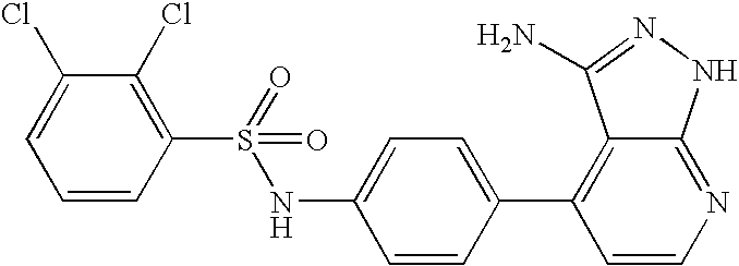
C1(Cl)=CC=CC(S(=O)(=O)NC2=CC=C(C3=C4C(=NC=C3)NN=C4N)C=C2)=C1Cl
